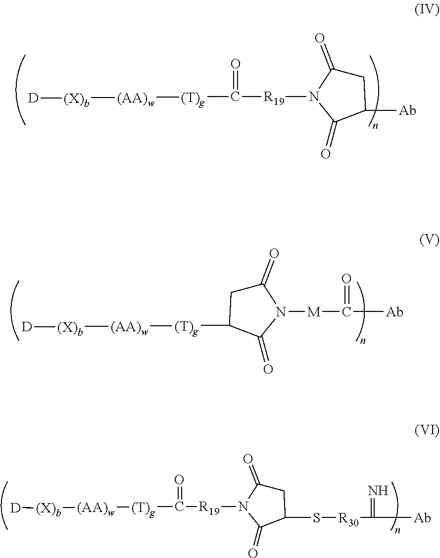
C1C(=O)N([R19]C(=O)[(T)g][(AA)w][(X)b][D])C(=O)C1[Ab].C1C(=O)N([R19]C(=O)[(T)g][(AA)w][(X)b][D])C(=O)C1S[R30]C(=N)[Ab].C1(=O)CC([(T)g][(AA)w][(X)b][D])C(=O)N1[M]C(=O)[Ab]
